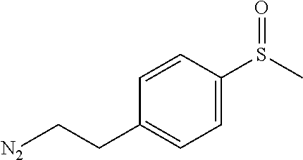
[N2]CCC1=CC=C(S(C)=O)C=C1
